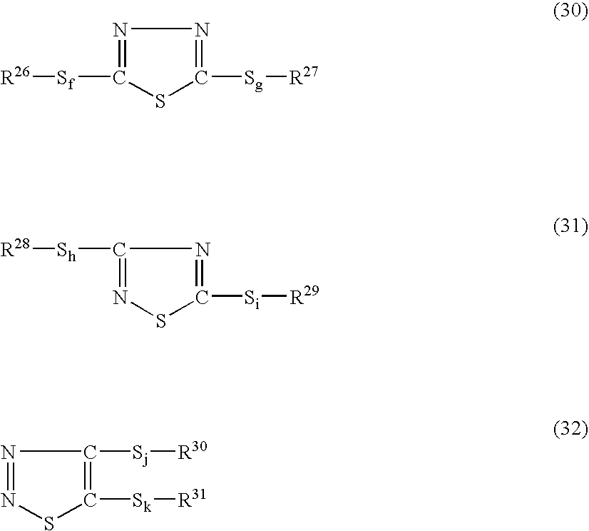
N1=C([Sf][R26])SC([Sg][R27])=N1.C1([Sh][R28])=NSC([Si][R29])=N1.N1=NSC([Sk][R31])=C1[Sj][R30]
